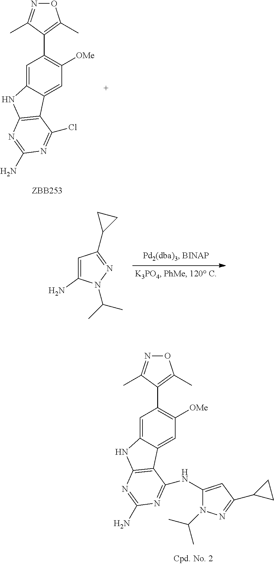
C1=C2C(=CC([OMe])=C1C1=C(C)ON=C1C)C1=C(N2)N=C(N)N=C1Cl.C1=C(N)N(C(C)C)N=C1C1CC1.C1=C2C(=CC([OMe])=C1C1=C(C)ON=C1C)C1=C(N2)N=C(N)N=C1NC1=CC(C2CC2)=NN1C(C)C
